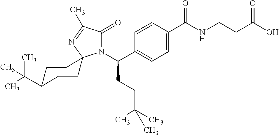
C1=C(C(=O)NCCC(=O)O)C=CC(C(N2C(=O)C(C)=NC23CCC(C(C)(C)C)CC3)CCC(C)(C)C)=C1
